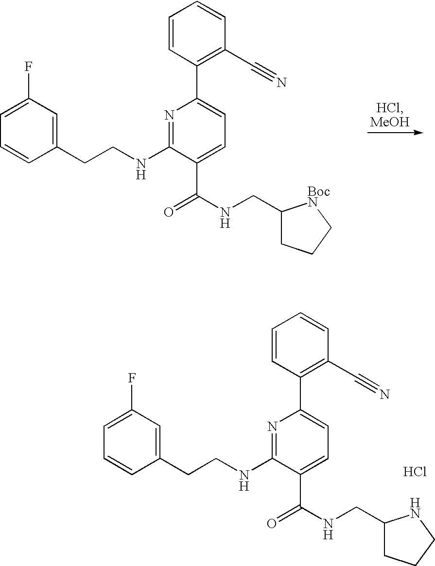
C1=C(F)C=C(CCNC2=NC(C3=C(C#N)C=CC=C3)=CC=C2C(NCC2CCC[BocN]2)=O)C=C1.C1=C(F)C=C(CCNC2=NC(C3=C(C#N)C=CC=C3)=CC=C2C(NCC2CCCN2)=O)C=C1.Cl
